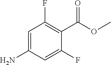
NC1=CC(F)=C(C(OC)=O)C(F)=C1
